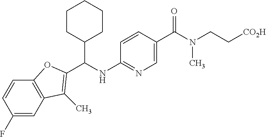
C12=C(C=CC(F)=C1)OC(C(NC1=NC=C(C(N(CC[CO2H])C)=O)C=C1)C1CCCCC1)=C2C
